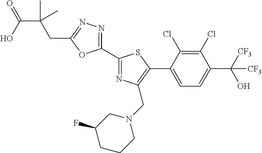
C1(C2=NC(CN3CC(F)CCC3)=C(C3=CC=C(C([CF3])(O)[CF3])C(Cl)=C3Cl)S2)=NN=C(CC(C)(C(O)=O)C)O1
